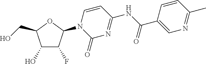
C1(O)C(F)C(N2C(=O)N=C(NC(C3=CN=C(C)C=C3)=O)C=C2)OC1CO
